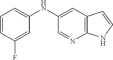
C1(NC2=CC=CC(F)=C2)=CC2=C(N=C1)NC=C2
